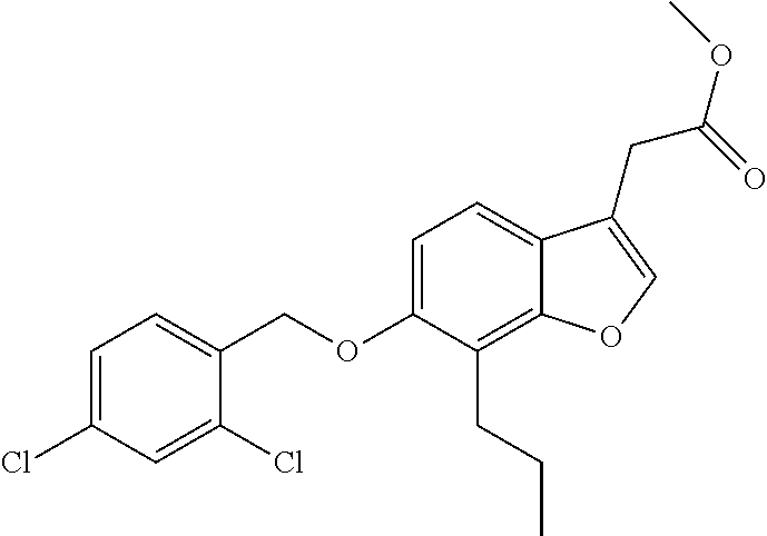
C1=C(Cl)C=C(Cl)C(COC2=CC=C3C(=C2CCC)OC=C3CC(=O)OC)=C1
